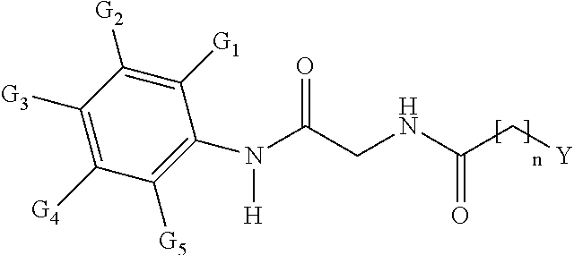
[G1]C1=C([G2])C([G3])=C([G4])C([G5])=C1N(C(=O)CNC(C[Y])=O)[H]
